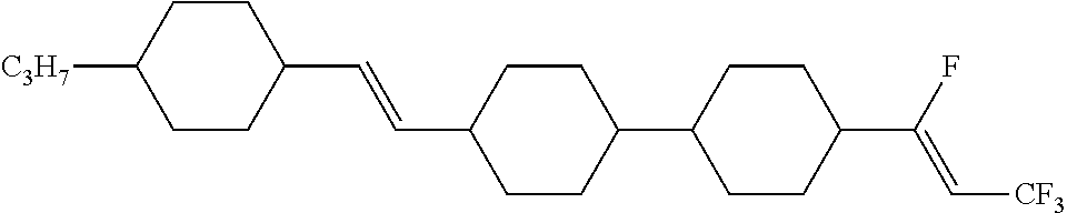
C1CC(C=CC2CCC(C3CCC(C(F)=C[CF3])CC3)CC2)CCC1[C3H7]
